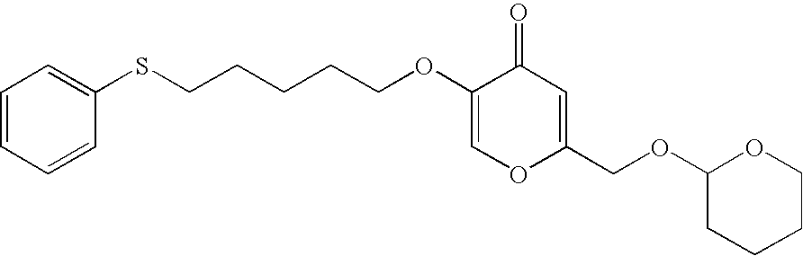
C1=CC=CC(SCCCCCOC2=COC(COC3CCCCO3)=CC2=O)=C1
